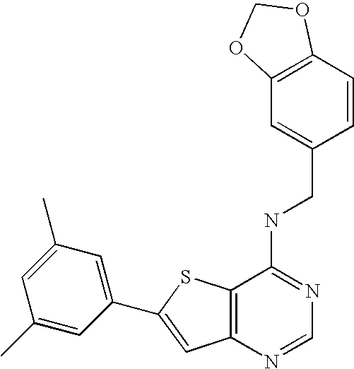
C12=C(N=CN=C1NCC1=CC3=C(C=C1)OCO3)C=C(C1=CC(C)=CC(C)=C1)S2
